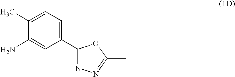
C1(C)=CC=C(C2=NN=C(C)O2)C=C1N
